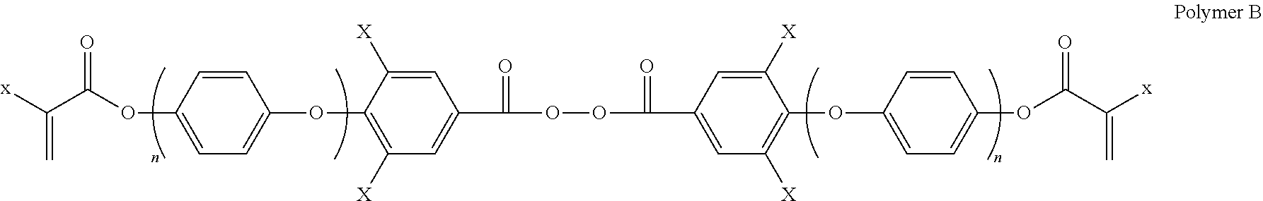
C1=CC(OC(C([x])=C)=O)=CC=C1OC1=C([X])C=C(C(=O)OOC(=O)C2=CC([X])=C(OC3=CC=C(OC(C([x])=C)=O)C=C3)C([X])=C2)C=C1[X]
